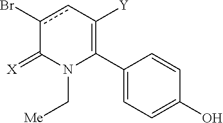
C1(C2=C([Y])cc(Br)C(=[X])N2C[Me])=CC=C(O)C=C1
